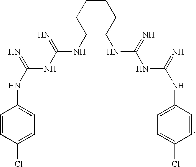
C(CCCNC(=N)NC(=N)NC1=CC=C(Cl)C=C1)CCNC(=N)NC(=N)NC1=CC=C(Cl)C=C1
